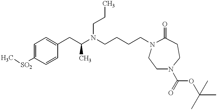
C1=CC([SO2]C)=CC=C1CC(N(CCCCN1CCN(C(=O)OC(C)(C)C)CCC1=O)CCC)C
